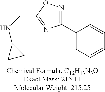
C(C1=NC(C2=CC=CC=C2)=NO1)NC1CC1
